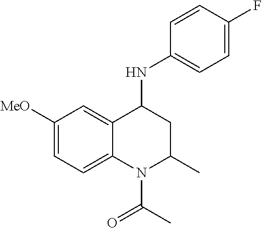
C1([MeO])=CC=C2C(=C1)C(NC1=CC=C(F)C=C1)CC(C)N2C(C)=O
